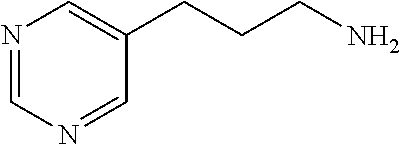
N1=CN=CC(CCCN)=C1
